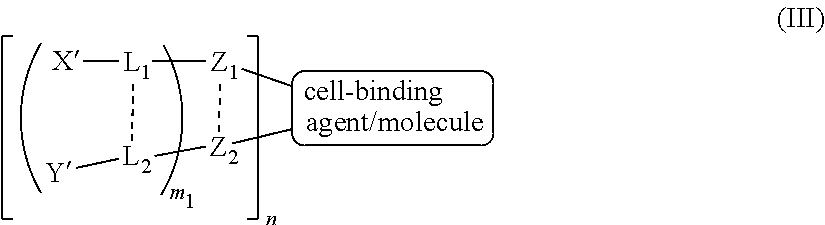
[Z1]1(C)[L1]([X])[L2]([Y])[Z2]1C
